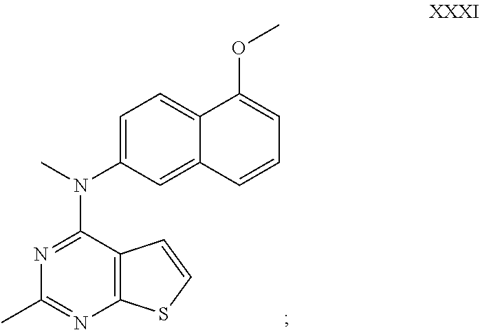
C1=C2C(=CC(N(C)C3=NC(C)=NC4=C3C=CS4)=C1)C=CC=C2OC
